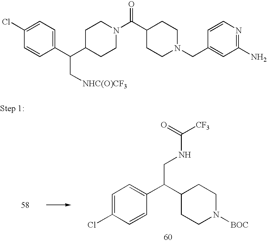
C1=C(Cl)C=CC(C(C2CCN([BOC])CC2)CNC([CF3])=O)=C1.C1=CC(C(C2CCN(C(=O)C3CCN(CC4=CC(N)=NC=C4)CC3)CC2)C[NHC(O)CF3])=CC=C1Cl
